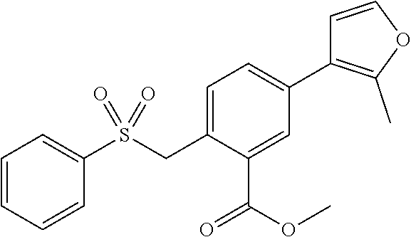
C1=C(CS(C2=CC=CC=C2)(=O)=O)C(C(OC)=O)=CC(C2=C(C)OC=C2)=C1
